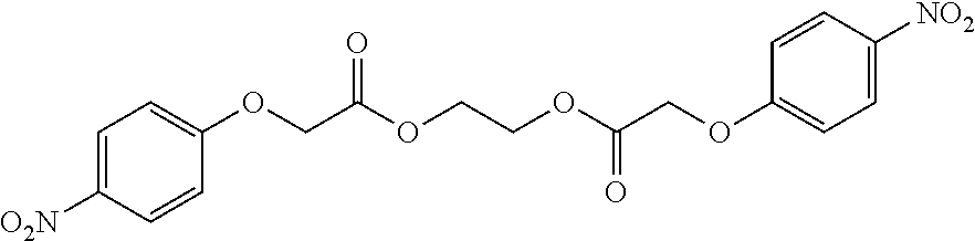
C1=C([O2N])C=CC(OCC(OCCOC(COC2=CC=C([NO2])C=C2)=O)=O)=C1
